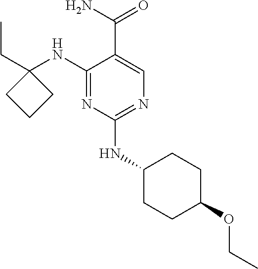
N1=C(NC2(CC)CCC2)C(C(N)=O)=CN=C1NC1CCC(OCC)CC1
